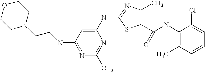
N(C1=NC(C)=C(C(NC2=C(C)C=CC=C2Cl)=O)S1)C1=CC(NCCN2CCOCC2)=NC(C)=N1
